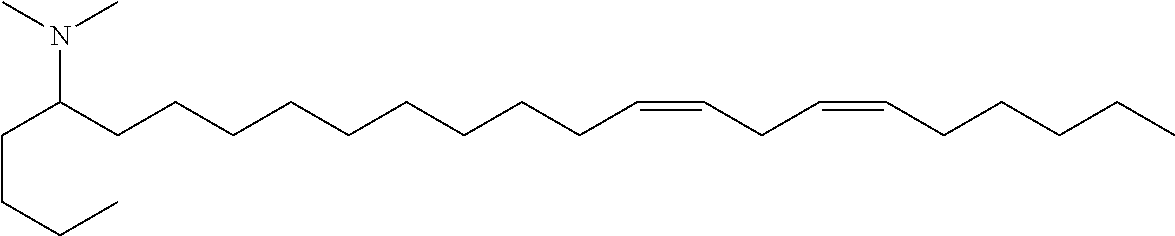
N(C(CCCCCCCCCC=CCC=CCCCCC)CCCC)(C)C
